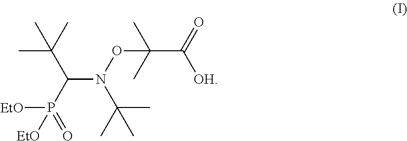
C(N(OC(C(=O)[OH])(C)C)C(C)(C)C)(P(=O)([EtO])[EtO])C(C)(C)C
